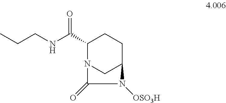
N(C(C1CCC2CN1C(=O)N2[OSO3H])=O)CCC
